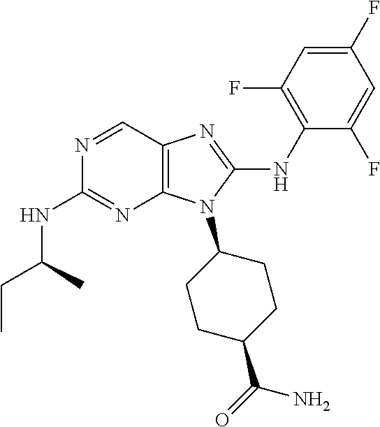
N1=CC2=C(N=C1NC(CC)C)N(C1CCC(C(=O)N)CC1)C(NC1=C(F)C=C(F)C=C1F)=N2
